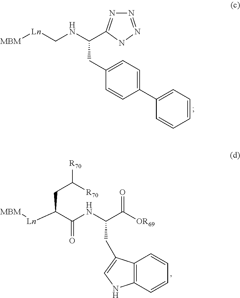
[Ln](CNC(C1=NN=NN1)CC1=CC=C(C2=CC=CC=C2)C=C1)[MBM].[MBM][Ln]C(C(NC(C([OR69])=O)CC1=CNC2=C1C=CC=C2)=O)CC([R70])[R70]
